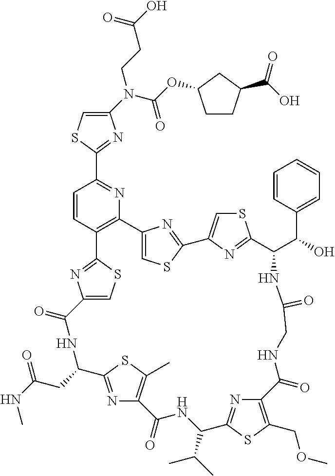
C1(N(C(=O)OC2CCC(C(O)=O)C2)CCC(O)=O)=CSC(C2=NC3=C(C=C2)C2=NC(=CS2)C(=O)NC(CC(NC)=O)C2=NC(=C(C)S2)C(=O)NC(C(C)C)C2=NC(=C(COC)S2)C(=O)NCC(=O)NC(C(C2=CC=CC=C2)O)C2=NC(=CS2)C2=NC3=CS2)=N1
